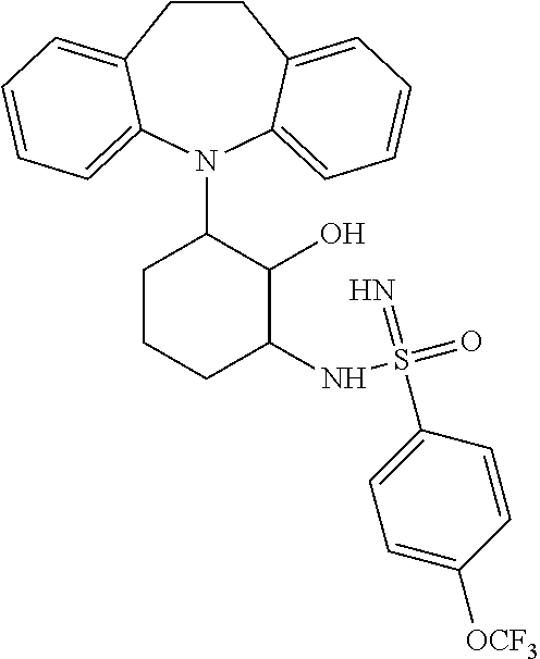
C1CC2=CC=CC=C2N(C2C(O)C(NS(=O)(=N)C3=CC=C([OCF3])C=C3)CCC2)C2=CC=CC=C12
